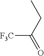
[F3C]C(CC)=O
